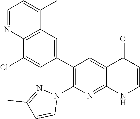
C12=C(C=C(C3=C(N4N=C(C)C=C4)N=C4C(=C3)C(=O)C=CN4)C=C1Cl)C(C)=CC=N2
